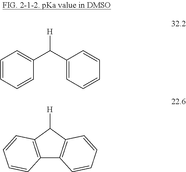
C1=CC=CC(C(C2=CC=CC=C2)[H])=C1.C12=C(C([H])C3=C1C=CC=C3)C=CC=C2
